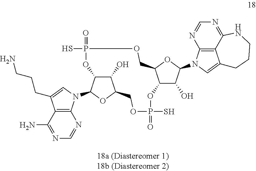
C12=C3C(=NC=N1)NCCCC3=CN2C1C(O)C2C(O1)COP(S)(=O)OC1C(O)C(OC1N1C3=C(C(N)=NC=N3)C(CCCN)=C1)COP(=O)(S)O2
